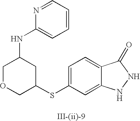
C1=C(SC2CC(NC3=CC=CC=N3)COC2)C=C2C(=C1)C(=O)NN2
